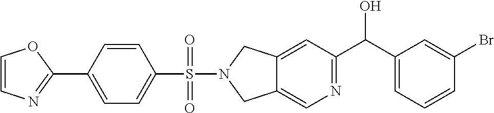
C12=CC(C(C3=CC=CC(Br)=C3)O)=NC=C1CN(S(C1=CC=C(C3=NC=CO3)C=C1)(=O)=O)C2
